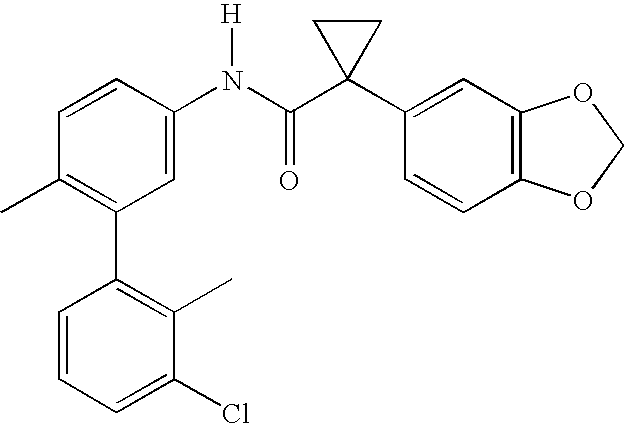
C1(N(C(C2(C3=CC4=C(C=C3)OCO4)CC2)=O)[H])=CC(C2=C(C)C(Cl)=CC=C2)=C(C)C=C1
